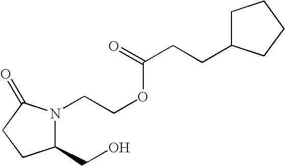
C1(CO)N(CCOC(CCC2CCCC2)=O)C(=O)CC1
